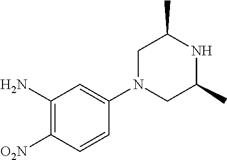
C1(N)=C([O2N])C=CC(N2CC(C)NC(C)C2)=C1
